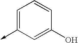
C1(O)=CC(->C)=CC=C1
